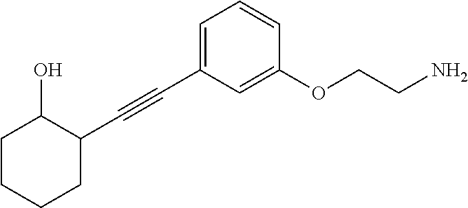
C1(C#CC2=CC=CC(OCCN)=C2)CCCCC1O
